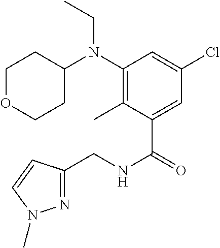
N(C(C1=CC(Cl)=CC(N(CC)C2CCOCC2)=C1C)=O)CC1=NN(C)C=C1
